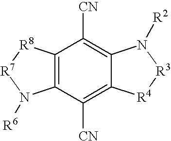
C12=C(C([CN])=C3C(=C1[CN])[R4][R3]N3[R2])[R8][R7]N2[R6]
